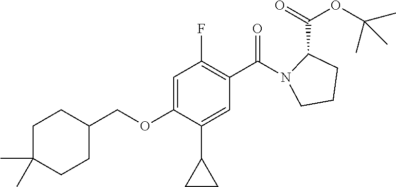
C1(COC2=CC(F)=C(C(=O)N3CCCC3C(=O)OC(C)(C)C)C=C2C2CC2)CCC(C)(C)CC1
